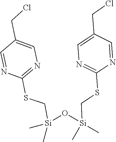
C1=NC(SC[Si](C)(C)O[Si](CSC2=NC=C(CCl)C=N2)(C)C)=NC=C1CCl
